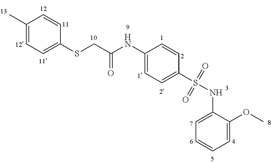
CC1=CC=C(SCC(NC2=CC=C(S(NC3=CC=CC=C3OC)(=O)=O)C=C2)=O)C=C1
